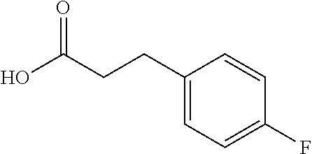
C1(CCC(O)=O)=CC=C(F)C=C1
